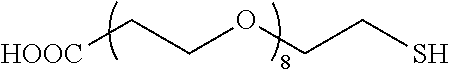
[HOOC]CCOCCS
